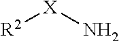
[R2][X]N
